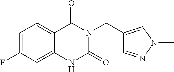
C1=C(F)C=C2C(=C1)C(=O)N(CC1=CN(C)N=C1)C(=O)N2
